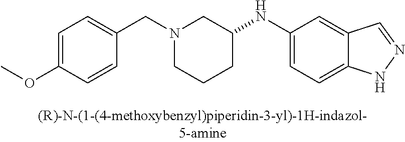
N1(CC2=CC=C(OC)C=C2)CCCC(NC2=CC=C3C(=C2)C=NN3)C1
